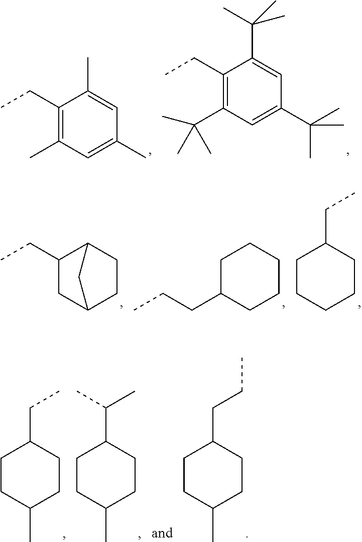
C1(CC)=C(C)C=C(C)C=C1C.C1(CC)=C(C(C)(C)C)C=C(C(C)(C)C)C=C1C(C)(C)C.C(C)C1C2CCC(C1)C2.C1CCC(CCC)CC1.C1C(CC)CCCC1.C1C(CC)CCC(C)C1.C1C(C(C)C)CCC(C)C1.C1C(CCC)CCC(C)C1
